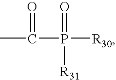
CC(P([R30])(=O)[R31])=O
